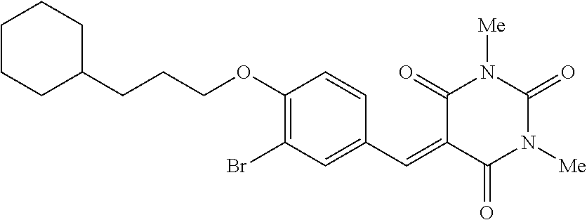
C1(CCCOC2=C(Br)C=C(C=C3C(=O)N([Me])C(=O)N([Me])C3=O)C=C2)CCCCC1
